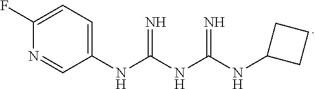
C1(NC(NC(NC2CCC2)=N)=N)=CC=C(F)N=C1
